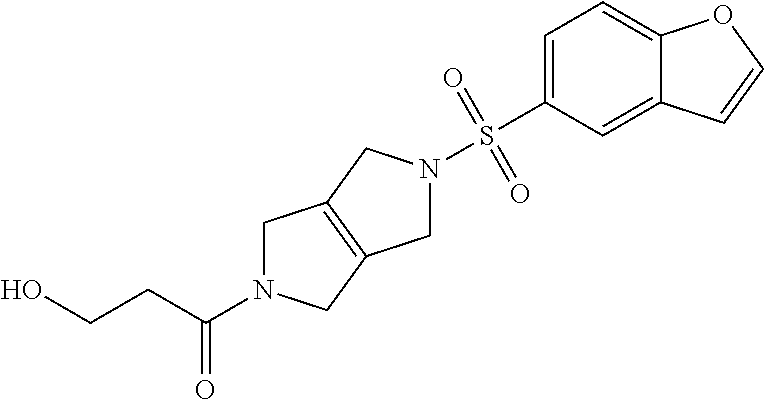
C1N(C(CCO)=O)CC2=C1CN(S(C1=CC=C3C(=C1)C=CO3)(=O)=O)C2
